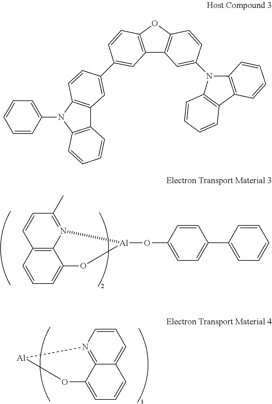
C12=C3N(=C(C)C=C1)[Al](OC1=CC=C(C4=CC=CC=C4)C=C1)OC3=CC=C2.C12=N3C=CC=C1C=CC=C2O[Al]3.C1=CC(N2C3=C(C4=C2C=CC=C4)C=C(C2=CC4=C(OC5=C4C=C(N4C6=C(C7=C4C=CC=C7)C=CC=C6)C=C5)C=C2)C=C3)=CC=C1
